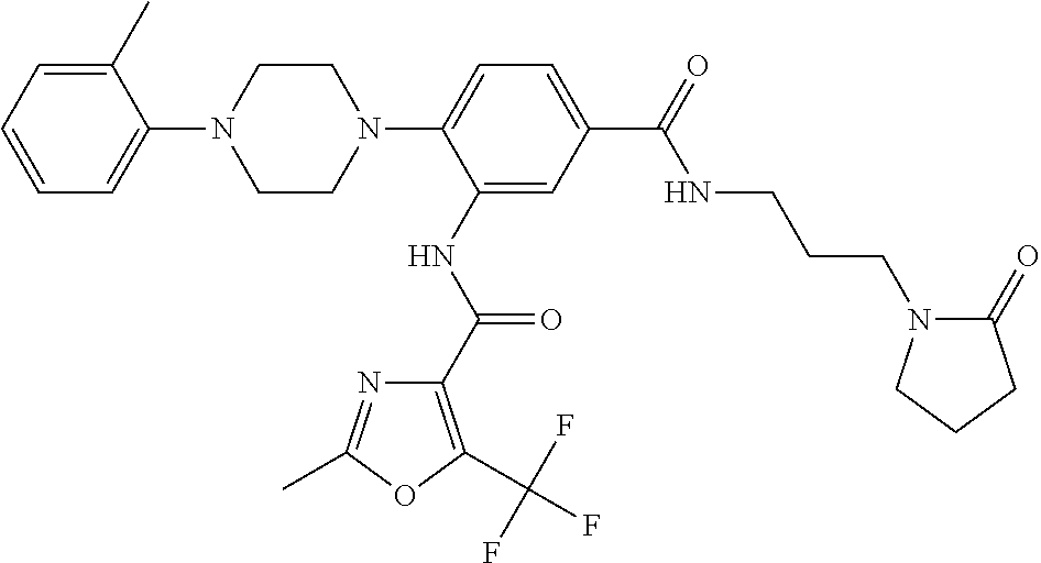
C1=C(C)C(N2CCN(C3=CC=C(C(NCCCN4C(=O)CCC4)=O)C=C3NC(=O)C3=C(C(F)(F)F)OC(C)=N3)CC2)=CC=C1
